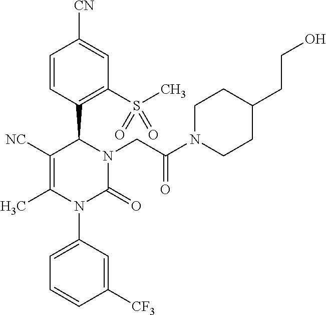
C1([NC])=C(C)N(C2=CC=CC([CF3])=C2)C(=O)N(CC(N2CCC(CCO)CC2)=O)C1C1=C(S(C)(=O)=O)C=C([CN])C=C1
